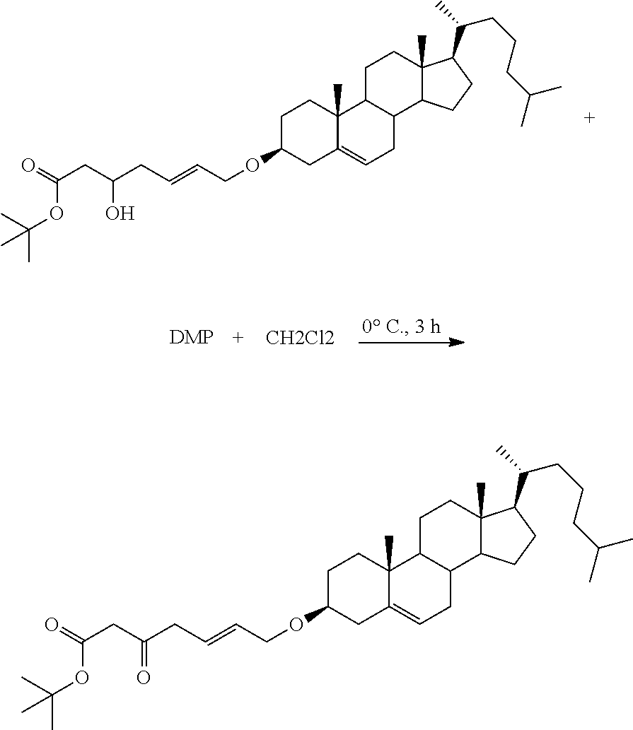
[CH2Cl2].C1C2C(C3C(C)(C1)C(C(CCCC(C)C)C)CC3)CC=C1C2(C)CCC(OCC=CCC(CC(=O)OC(C)(C)C)O)C1.C1C2C(C3C(C)(C1)C(C(CCCC(C)C)C)CC3)CC=C1C2(C)CCC(OCC=CCC(CC(=O)OC(C)(C)C)=O)C1
